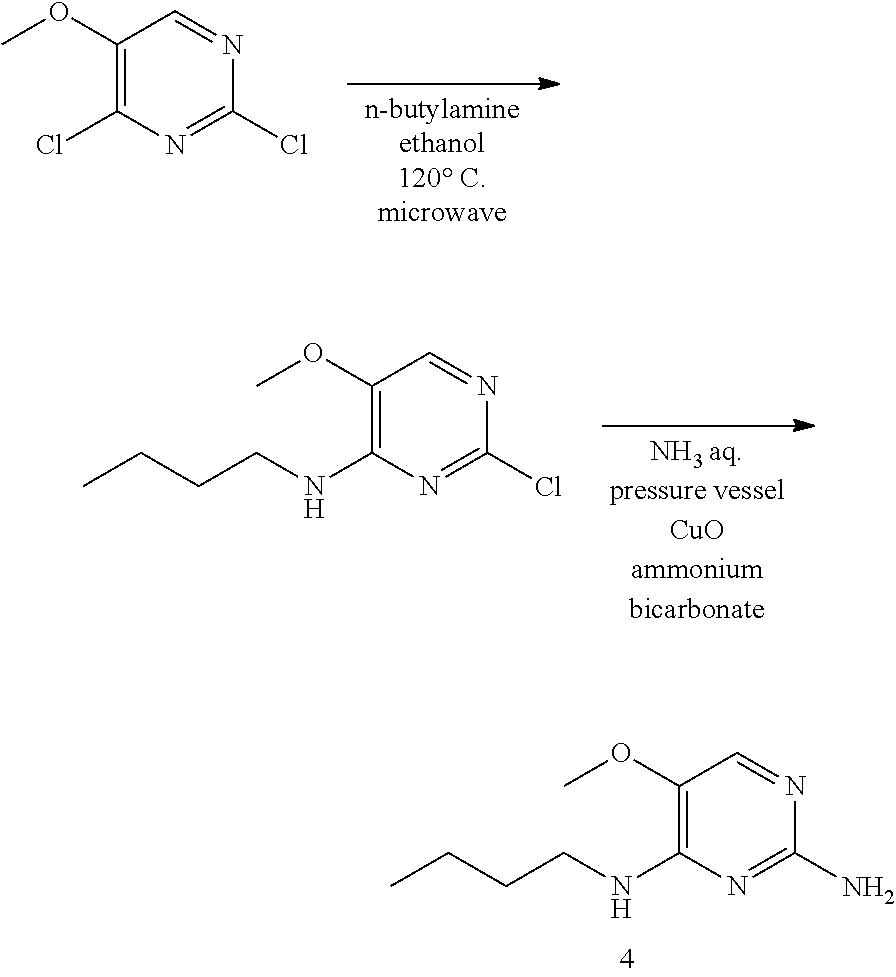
C1(OC)=C(Cl)N=C(Cl)N=C1.C1(OC)=C(NCCCC)N=C(Cl)N=C1.C1(OC)=C(NCCCC)N=C(N)N=C1
